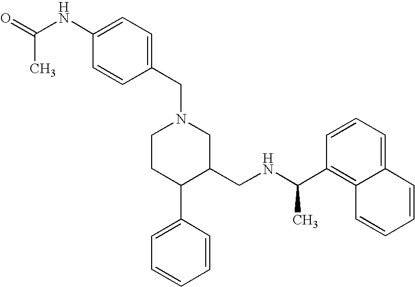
C1CC(C2=CC=CC=C2)C(CNC(C2=C3C(=CC=C2)C=CC=C3)C)CN1CC1=CC=C(NC(=O)C)C=C1
